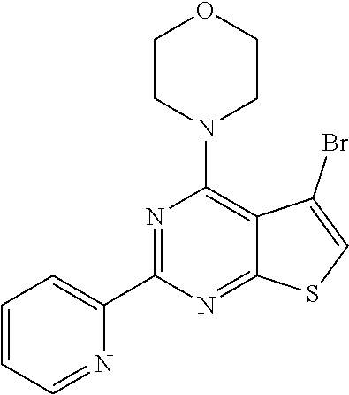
C1(C2=CC=CC=N2)=NC(N2CCOCC2)=C2C(=N1)SC=C2Br
